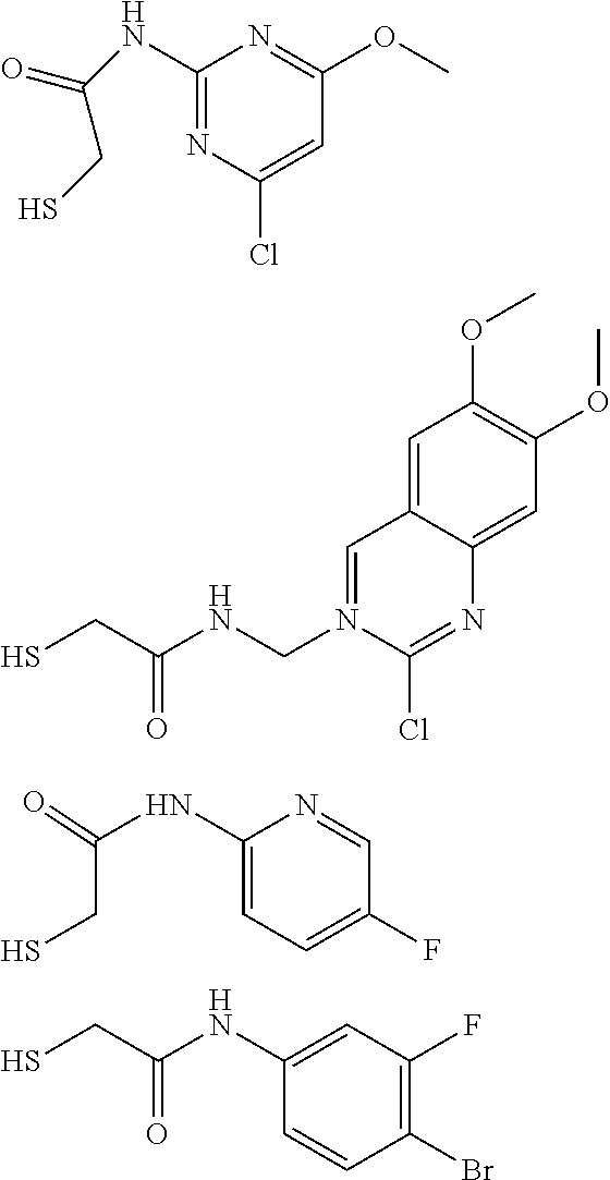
N(C1=NC(Cl)=CC(OC)=N1)C(CS)=O.SCC(NCN1=CC2=CC(OC)=C(OC)C=C2N=C1Cl)=O.C1(NC(CS)=O)=CC=C(F)C=N1.C1(Br)=C(F)C=C(NC(=O)CS)C=C1
